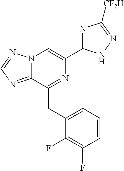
N12C(=NC=N1)C(CC1=CC=CC(F)=C1F)=NC(C1=NC([CF2H])=NN1)=C2
